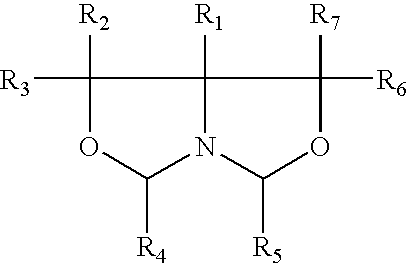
C1([R2])([R3])OC([R4])N2C1([R1])C([R6])([R7])OC2[R5]
